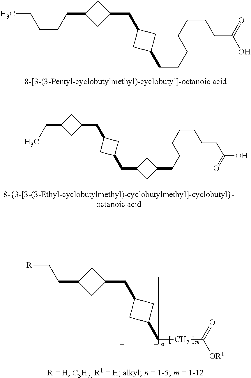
CCCCCC1CC(CC2CC(CCCCCCCC(O)=O)C2)C1.C(C1CC(CC2CC(CC3CC(CCCCCCCC(O)=O)C3)C2)C1)C.C(CC(=O)[OR1])C1CC(CC2CC(CC[R])C2)C1
